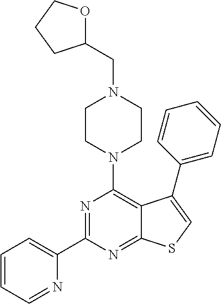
N1=C(C2=CC=CC=N2)N=C2C(=C1N1CCN(CC3OCCC3)CC1)C(C1=CC=CC=C1)=CS2
